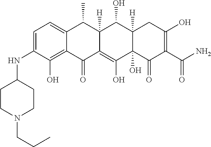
C1=C(NC2CCN(CCC)CC2)C(O)=C2C(=C1)C(C)C1([H])C(=C(O)C3(O)C([H])(C1O)CC(O)=C(C(N)=O)C3=O)C2=O
